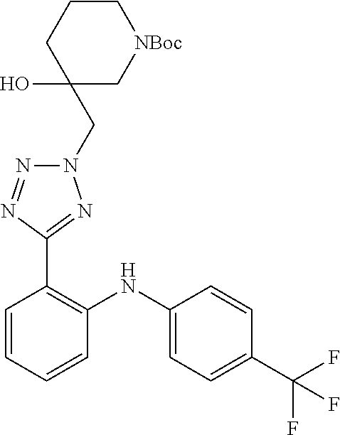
C1=CC(C(F)(F)F)=CC=C1NC1=C(C2=NN(CC3(O)C[NBoc]CCC3)N=N2)C=CC=C1
